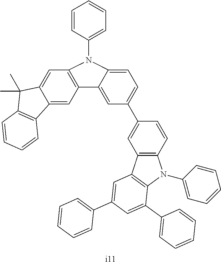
[i11].C12=CC3=C(C=C1C(C)(C)C1=C2C=CC=C1)N(C1=CC=CC=C1)C1=CC=C(C2=CC4=C(C=C2)N(C2=CC=CC=C2)C2=C4C=C(C4=CC=CC=C4)C=C2C2=CC=CC=C2)C=C31
